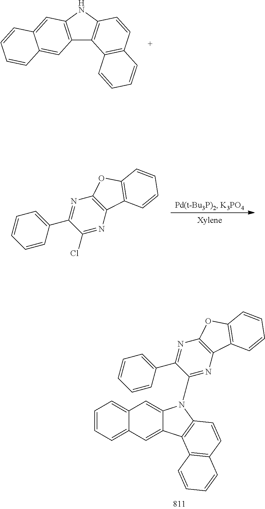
C12=C(NC3=C1C1=C(C=C3)C=CC=C1)C=C1C(=C2)C=CC=C1.C1=CC=C2C(=C1)C=C1C(=C2)C2=C(N1C1=NC3=C(N=C1C1=CC=CC=C1)OC1=C3C=CC=C1)C=CC1=C2C=CC=C1.C1=CC(C2=NC3=C(N=C2Cl)C2=C(O3)C=CC=C2)=CC=C1
